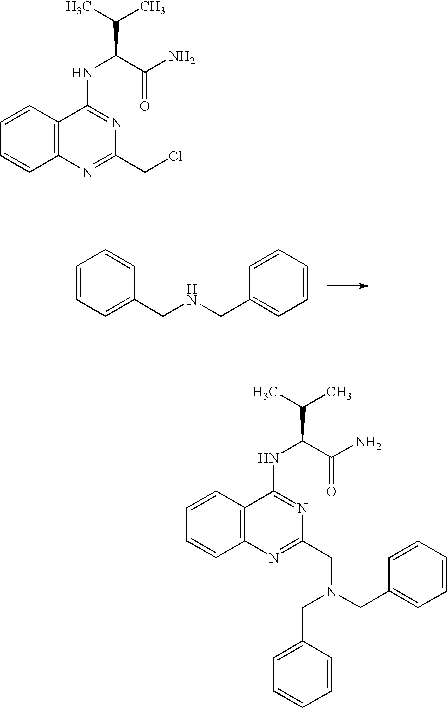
C1=CC=CC2=C1C(NC(C(N)=O)C(C)C)=NC(CCl)=N2.C1=CC=C(CNCC2=CC=CC=C2)C=C1.C1=CC=CC2=C1C(NC(C(N)=O)C(C)C)=NC(CN(CC1=CC=CC=C1)CC1=CC=CC=C1)=N2
